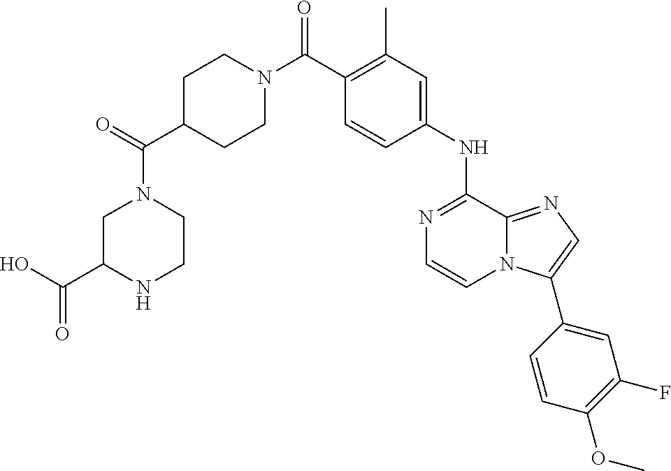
N1=C(NC2=CC(C)=C(C(N3CCC(C(=O)N4CC(C(=O)O)NCC4)CC3)=O)C=C2)C2=NC=C(C3=CC(F)=C(OC)C=C3)N2C=C1
